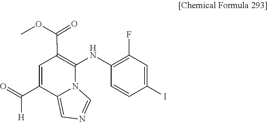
C1=NC=C2N1C(NC1=C(F)C=C(I)C=C1)=C(C(OC)=O)C=C2C(=O)[H]
